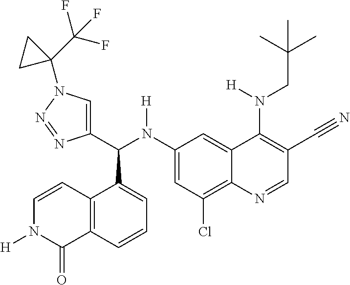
C1(N(C(C2=CN(C3(C(F)(F)F)CC3)N=N2)C2=CC=CC3=C2C=CN([H])C3=O)[H])=CC(Cl)=C2C(=C1)C(N(CC(C)(C)C)[H])=C(C#N)C=N2
